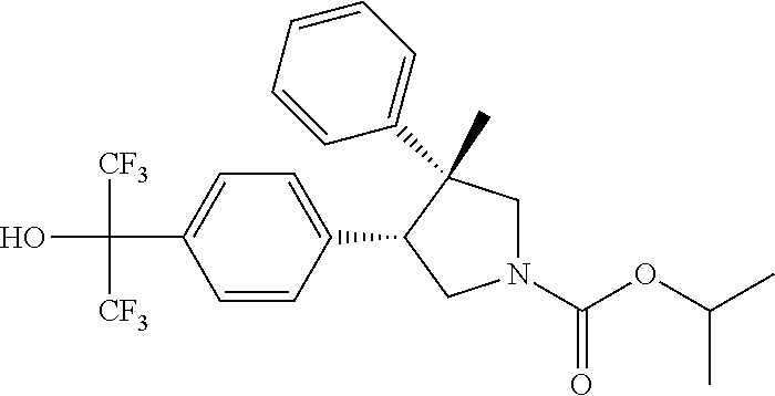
C(C1=CC=C(C2CN(C(=O)OC(C)C)CC2(C)C2=CC=CC=C2)C=C1)(O)([CF3])[CF3]
